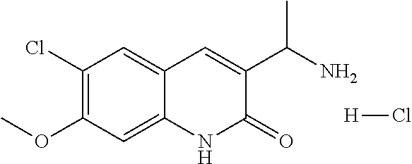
C1(Cl)=C(OC)C=C2C(=C1)C=C(C(N)C)C(=O)N2.[H]Cl
